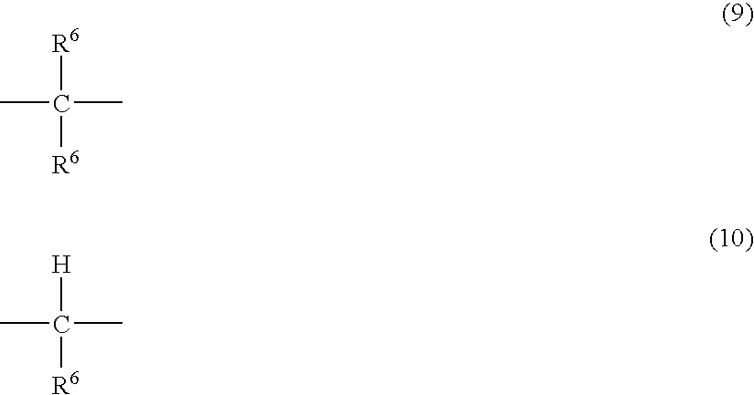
CC(C)([R6])[R6].CC(C)([H])[R6]
